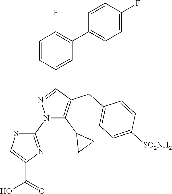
S1C=C(C(O)=O)N=C1N1C(C2CC2)=C(CC2=CC=C([SO2NH2])C=C2)C(C2=CC(C3=CC=C(F)C=C3)=C(F)C=C2)=N1
